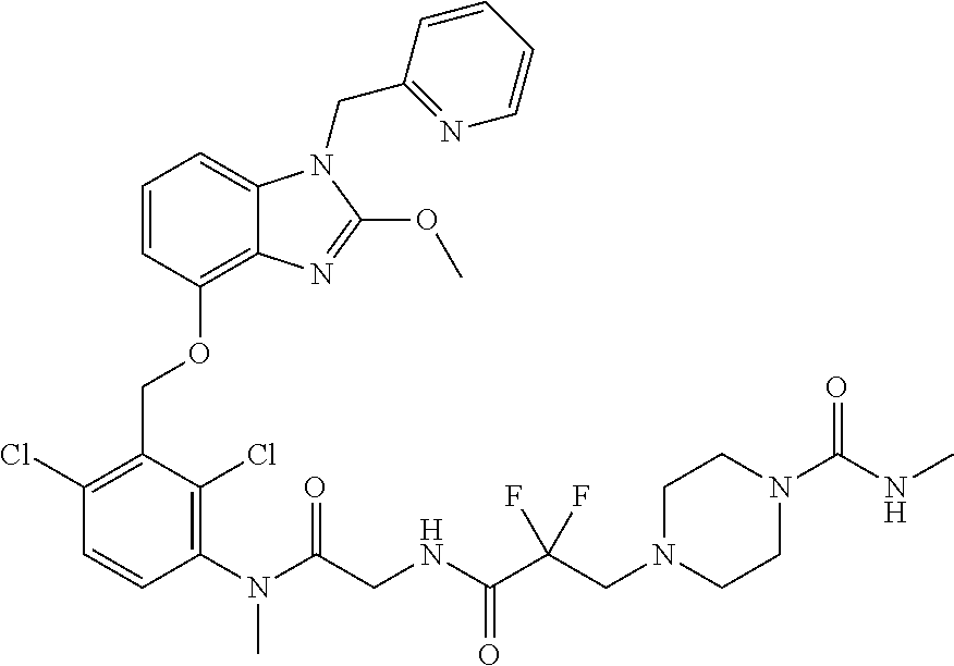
C1=CC(OCC2=C(Cl)C=CC(N(C)C(=O)CNC(=O)C(CN3CCN(C(NC)=O)CC3)(F)F)=C2Cl)=C2C(=C1)N(CC1=NC=CC=C1)C(OC)=N2
